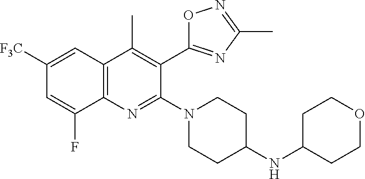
C1([F3C])=CC2=C(N=C(N3CCC(NC4CCOCC4)CC3)C(C3=NC(C)=NO3)=C2C)C(F)=C1
